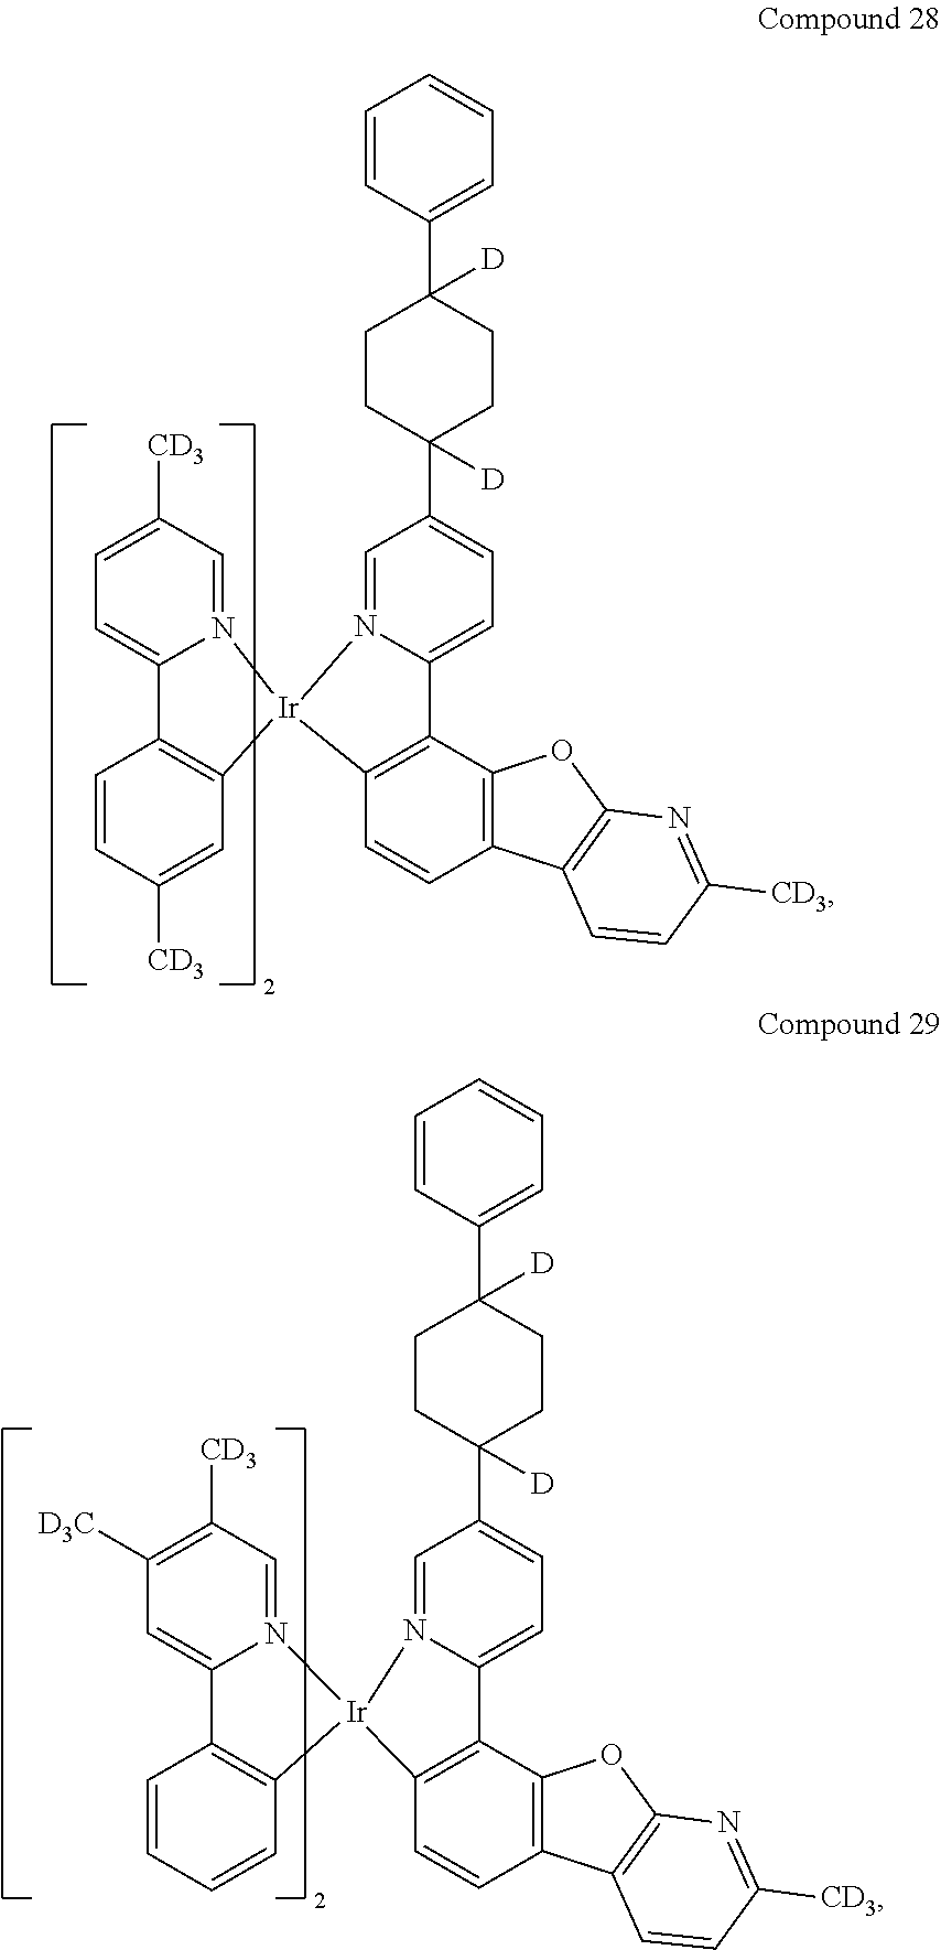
C1=C([CD3])C=N2C(=C1)C1=C(C=C([CD3])C=C1)[Ir]21N2=CC(C3([D])CCC(C4=CC=CC=C4)([D])CC3)=CC=C2C2=C1C=CC1=C2OC2=C1C=CC([CD3])=N2.C1([D3C])=C([CD3])C=N2C(=C1)C1=C(C=CC=C1)[Ir]21N2=CC(C3([D])CCC(C4=CC=CC=C4)([D])CC3)=CC=C2C2=C1C=CC1=C2OC2=C1C=CC([CD3])=N2
